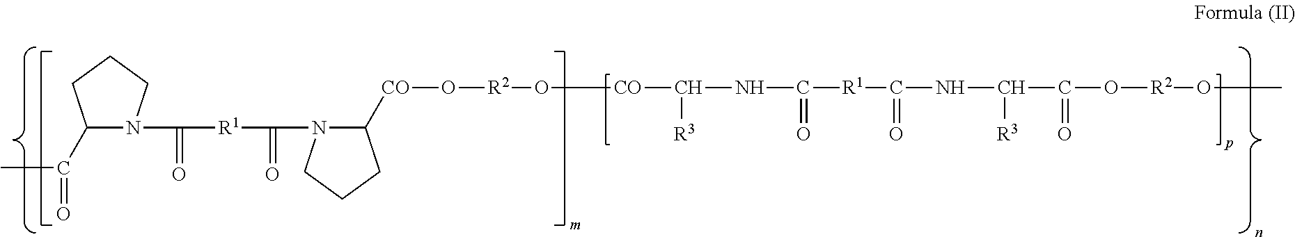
C1(C(C)=O)N(C(=O)[R1]C(=O)N2C([CO]O[R2]O[CO]C(NC([R1]C(NC(C(=O)O[R2]OC)[R3])=O)=O)[R3])CCC2)CCC1
